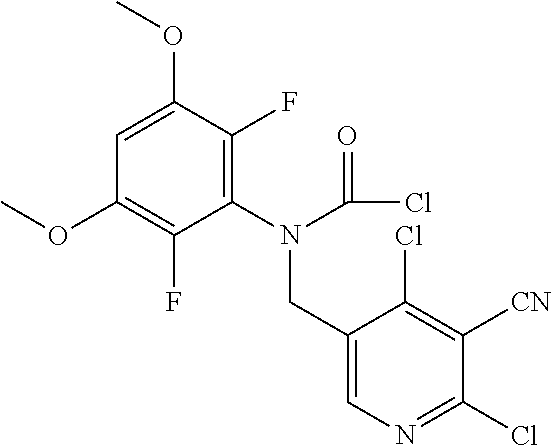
C1=C(OC)C(F)=C(N(CC2=CN=C(Cl)C([CN])=C2Cl)C(=O)Cl)C(F)=C1OC
